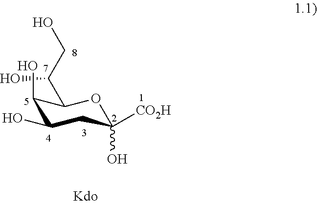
C1(O)CC([CO2H])(O)OC(C(CO)O)C1O
